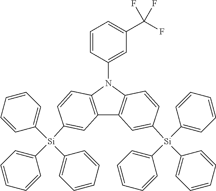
C12=C(N(C3=CC(C(F)(F)F)=CC=C3)C3=C1C=C([Si](C1=CC=CC=C1)(C1=CC=CC=C1)C1=CC=CC=C1)C=C3)C=CC([Si](C1=CC=CC=C1)(C1=CC=CC=C1)C1=CC=CC=C1)=C2
